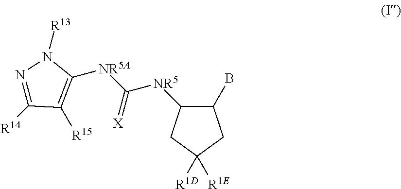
C1(B)C([NR5]C(=[X])[NR5A]C2=C([R15])C([R14])=NN2[R13])CC([R1D])([R1E])C1
